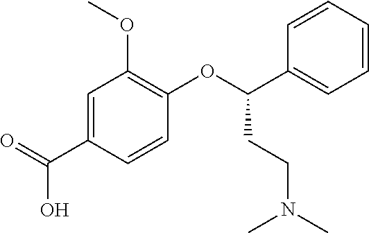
C1=C(C(=O)O)C=CC(OC(C2=CC=CC=C2)CCN(C)C)=C1OC
